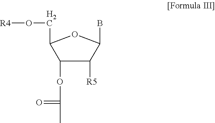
C1([R5])C(OC(=O)C)C(CO[R4])OC1B
